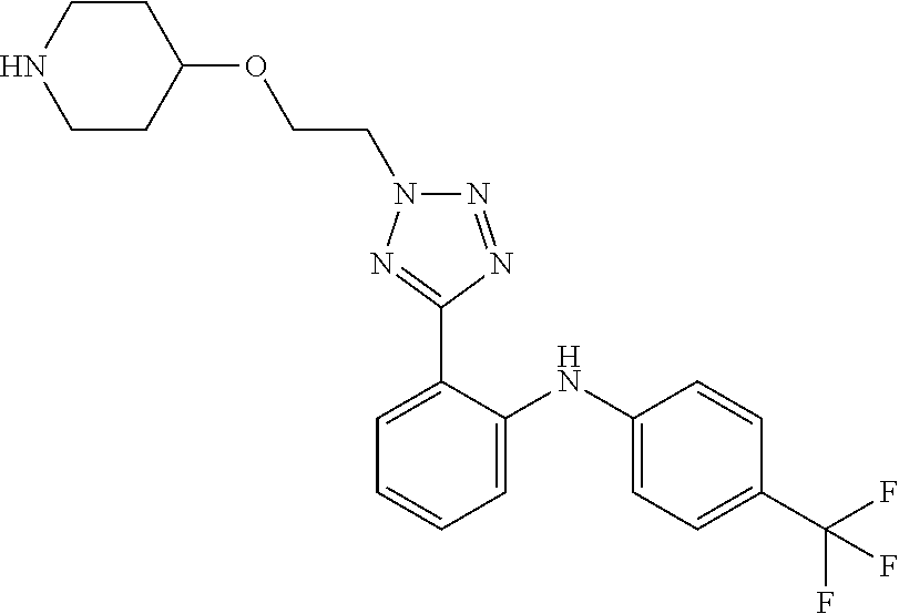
C1=CC(C(F)(F)F)=CC=C1NC1=CC=CC=C1C1=NN(CCOC2CCNCC2)N=N1
